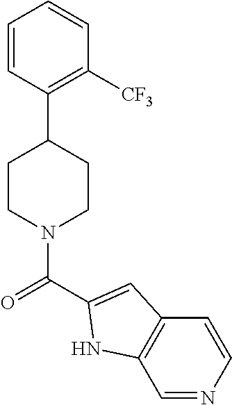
C1=CC(C2CCN(C(=O)C3=CC4=C(C=NC=C4)N3)CC2)=C([CF3])C=C1
